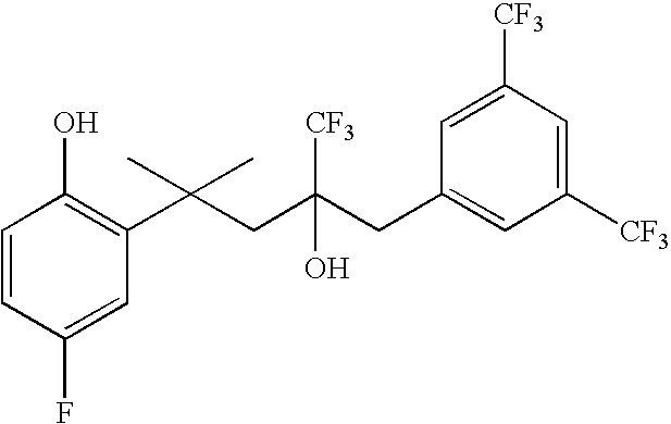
C1(F)=CC(C(CC(CC2=CC([CF3])=CC([CF3])=C2)(O)[CF3])(C)C)=C(O)C=C1
